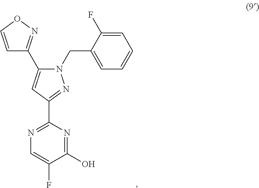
C1=CON=C1C1=CC(C2=NC=C(F)C(O)=N2)=NN1CC1=CC=CC=C1F
